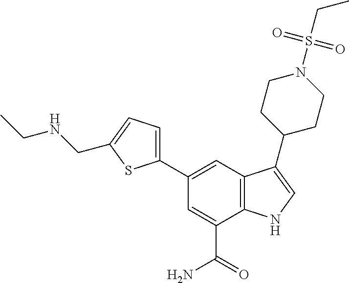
C1(C2=CC=C(CNCC)S2)=CC2=C(C(C(=O)N)=C1)NC=C2C1CCN(S(CC)(=O)=O)CC1
